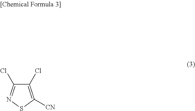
C1(Cl)=C([CN])SN=C1Cl
